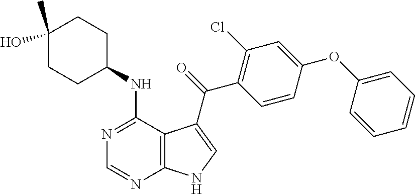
C1(NC2=NC=NC3=C2C(C(=O)C2=C(Cl)C=C(OC4=CC=CC=C4)C=C2)=CN3)CCC(O)(C)CC1
